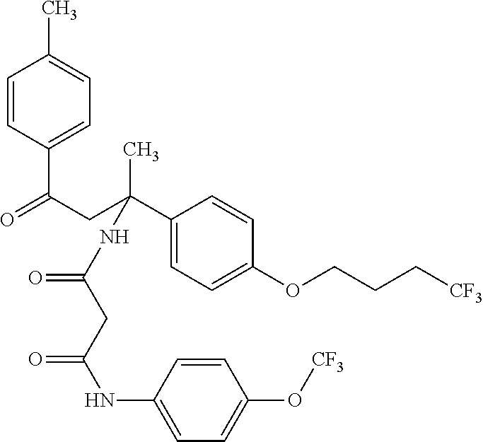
C1=CC(C(CC(C)(C2=CC=C(OCCC[CF3])C=C2)NC(CC(NC2=CC=C(O[CF3])C=C2)=O)=O)=O)=CC=C1C
